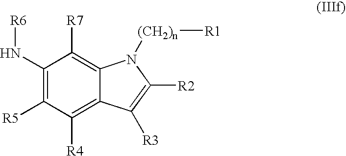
N(C1=C([R5])C([R4])=C2C(=C1[R7])N([(CH2)n][R1])C([R2])=C2[R3])[R6]
